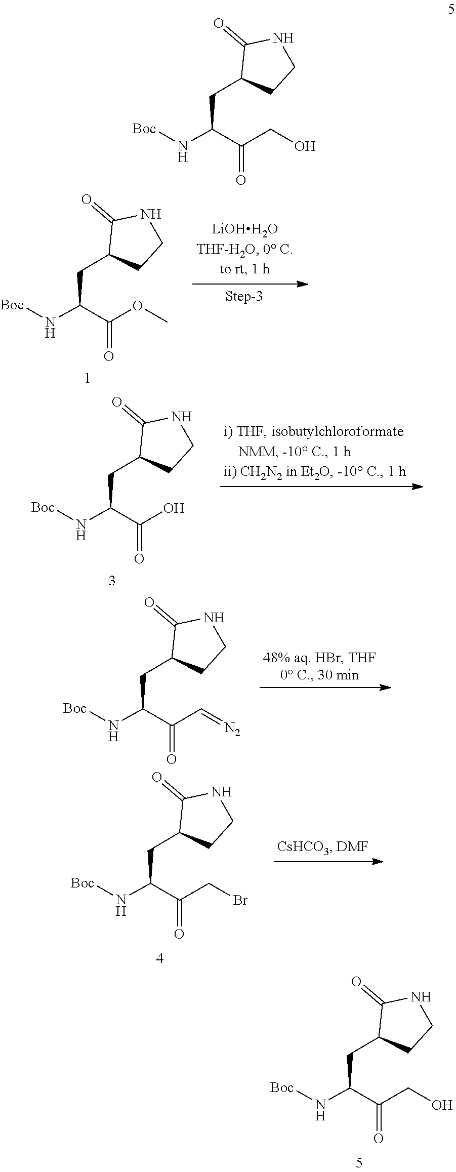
N(C(C(=O)OC)CC1C(=O)NCC1)[Boc].N(C(C(=O)O)CC1C(=O)NCC1)[Boc].N(C(C(=O)C=[N2])CC1C(=O)NCC1)[Boc].N(C(C(=O)CBr)CC1C(=O)NCC1)[Boc].N(C(C(=O)CO)CC1C(=O)NCC1)[Boc].N(C(C(=O)CO)CC1C(=O)NCC1)[Boc]
